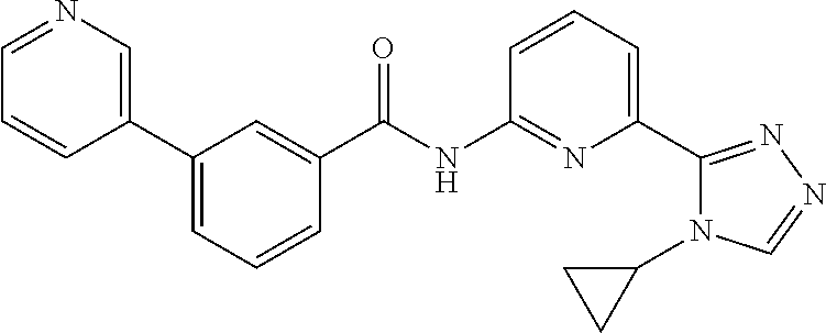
C1=NC=C(C2=CC=CC(C(NC3=NC(C4=NN=CN4C4CC4)=CC=C3)=O)=C2)C=C1
